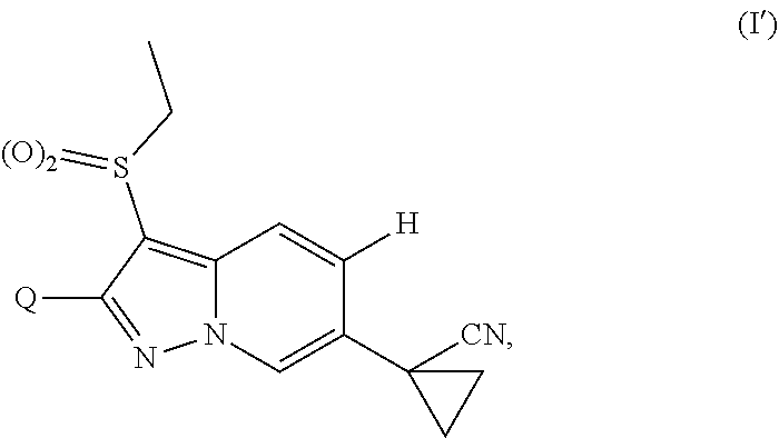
N12C(=C(S(CC)=[(O)2])C([Q])=N1)C=C([H])C(C1([CN])CC1)=C2
